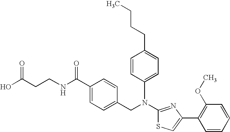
N(C1=NC(C2=C(OC)C=CC=C2)=CS1)(CC1=CC=C(C(NCCC(O)=O)=O)C=C1)C1=CC=C(CCCC)C=C1
